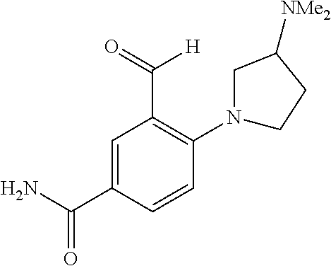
C1=C(C(N)=O)C=CC(N2CC([NMe2])CC2)=C1C(=O)[H]
